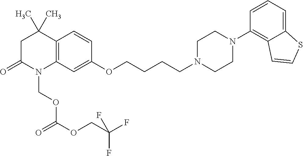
C12=C(C=C(OCCCCN3CCN(C4=C5C(=CC=C4)SC=C5)CC3)C=C1)N(COC(=O)OCC(F)(F)F)C(=O)CC2(C)C
